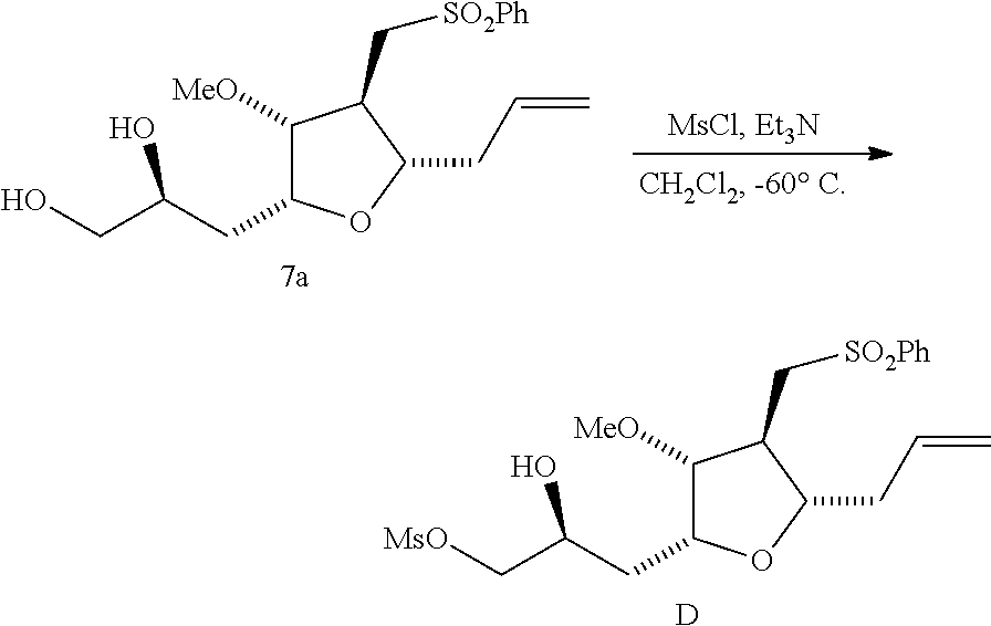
C1([MeO])C(CC(C[MsO])O)OC(CC=C)C1C[SO2Ph].[D].C1([MeO])C(CC(CO)O)OC(CC=C)C1C[SO2Ph]
